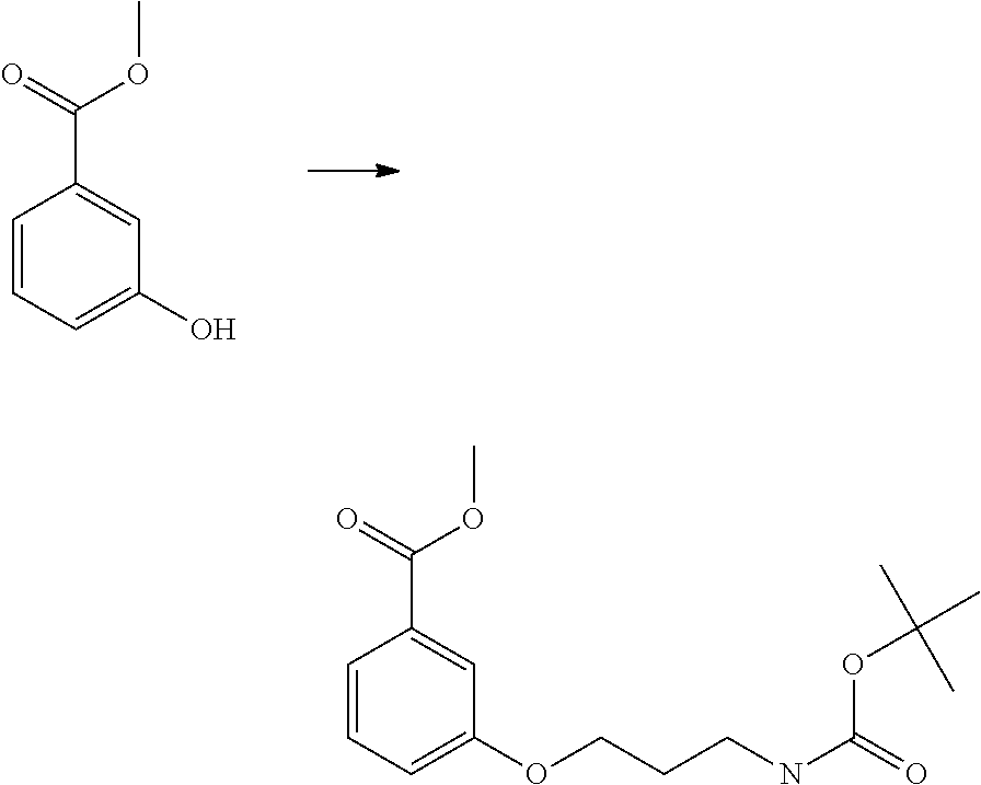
C1=CC=C(O)C=C1C(=O)OC.C1=CC=C(OCCCNC(=O)OC(C)(C)C)C=C1C(=O)OC
